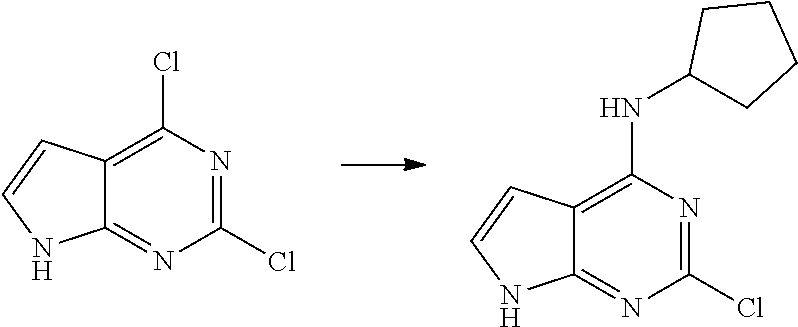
C12=C(NC3CCCC3)N=C(Cl)N=C1NC=C2.C12=C(Cl)N=C(Cl)N=C1NC=C2
